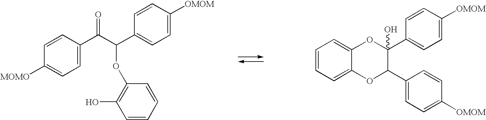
C1=CC([MOMO])=CC=C1C(C(C1=CC=C([OMOM])C=C1)OC1=C(O)C=CC=C1)=O.C1=CC=C2C(=C1)OC(C1=CC=C([OMOM])C=C1)(O)C(C1=CC=C([OMOM])C=C1)O2
